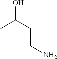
CC(CCN)O
